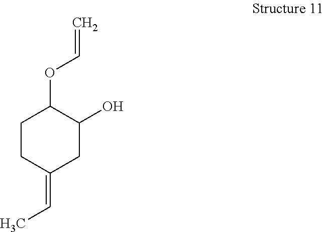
C1CC(=CC)CC(O)C1OC=C
